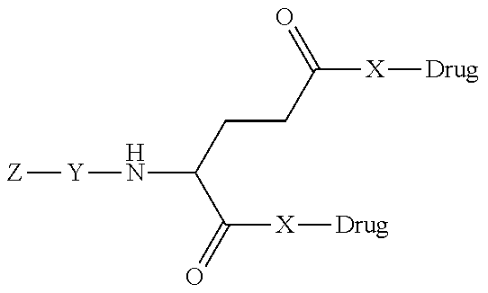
[Z][Y]NC(CCC(=O)[X][Drug])C([X][Drug])=O
